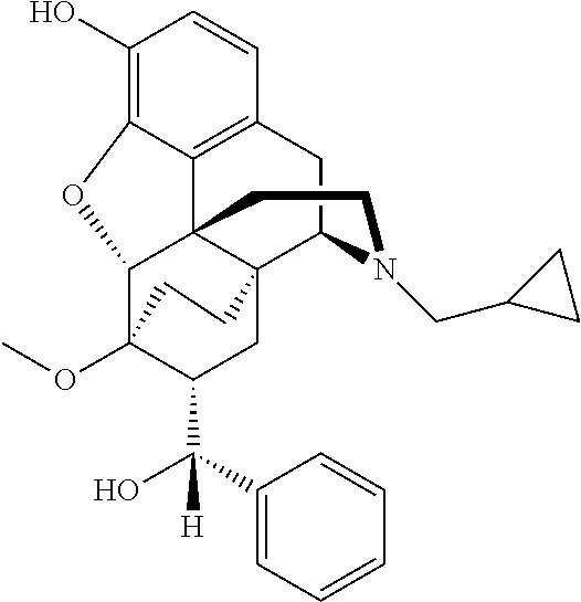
C1(O)=C2C3=C(C=C1)CC1C45C3(C(C(OC)(C(C([H])(O)C3=CC=CC=C3)C4)CC5)O2)CCN1CC1CC1
